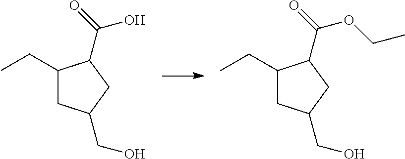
C1(CC)CC(CO)CC1C(=O)OCC.C1(CC)CC(CO)CC1C(=O)O
